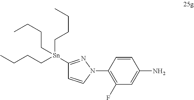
C1(F)=C(N2C=CC([Sn](CCCC)(CCCC)CCCC)=N2)C=CC(N)=C1
